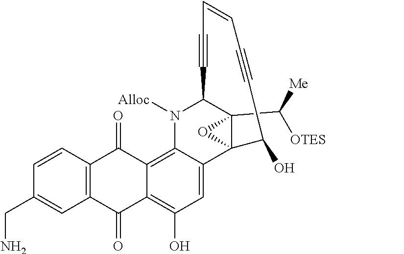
C12=C(C=CC(CN)=C1)C(=O)C1=C3C(=CC(O)=C1C2=O)C12OC1(C([OTES])[Me])C(N3[Alloc])C#CC=CC#CC2O
